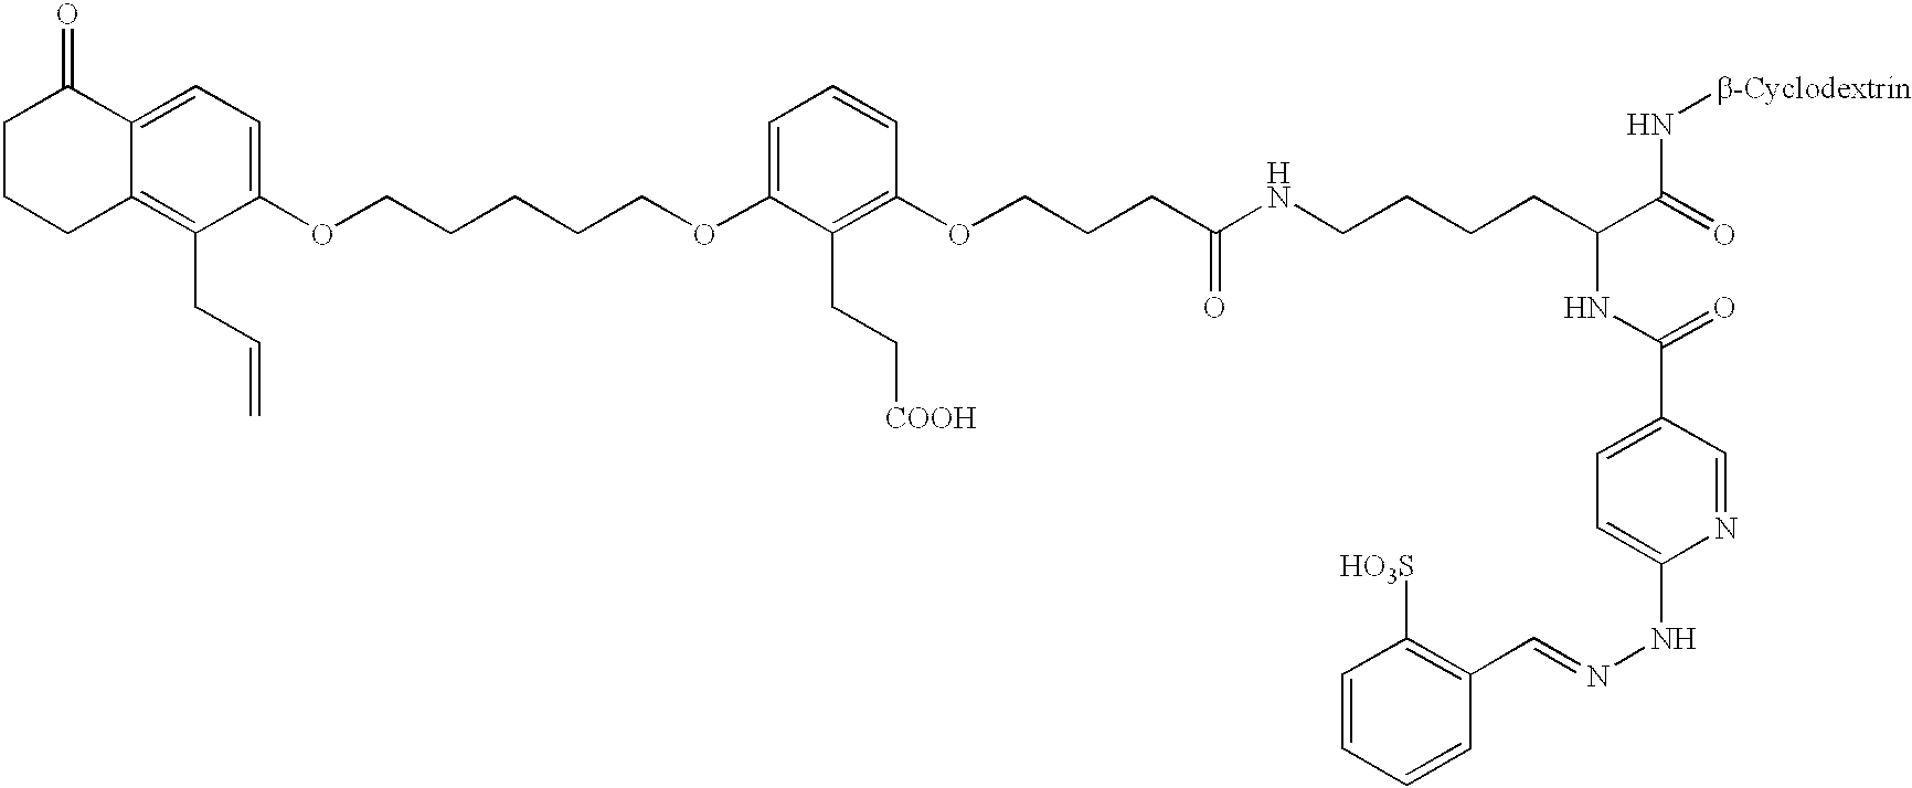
C1CCC2=C(CC=C)C(OCCCCCOC3=CC=CC(OCCCC(NCCCCC(NC(=O)C4=CC=C(NN=CC5=C([HO3S])C=CC=C5)N=C4)C(=O)N[b-Cyclodextrin])=O)=C3CC[COOH])=CC=C2C1=O
